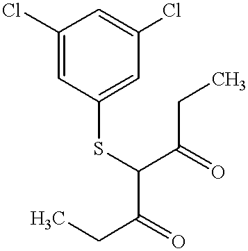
CCC(C(SC1=CC(Cl)=CC(Cl)=C1)C(CC)=O)=O
